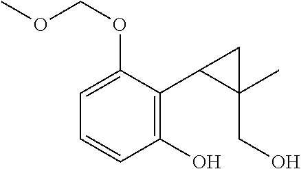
C1(O)=C(C2C(C)(CO)C2)C(OCOC)=CC=C1
